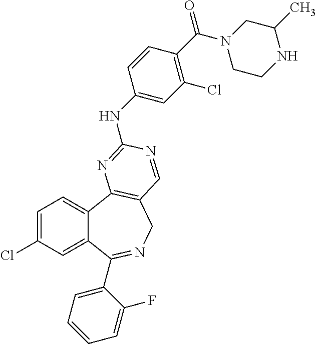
C1=C(Cl)C=C2C(=C1)C1=C(CN=C2C2=CC=CC=C2F)C=NC(NC2=CC(Cl)=C(C(=O)N3CCNC(C)C3)C=C2)=N1
